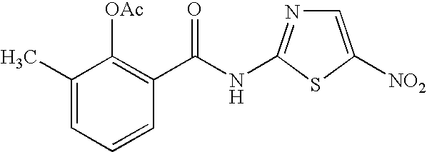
C1(C)=CC=CC(C(NC2=NC=C([NO2])S2)=O)=C1[OAc]
